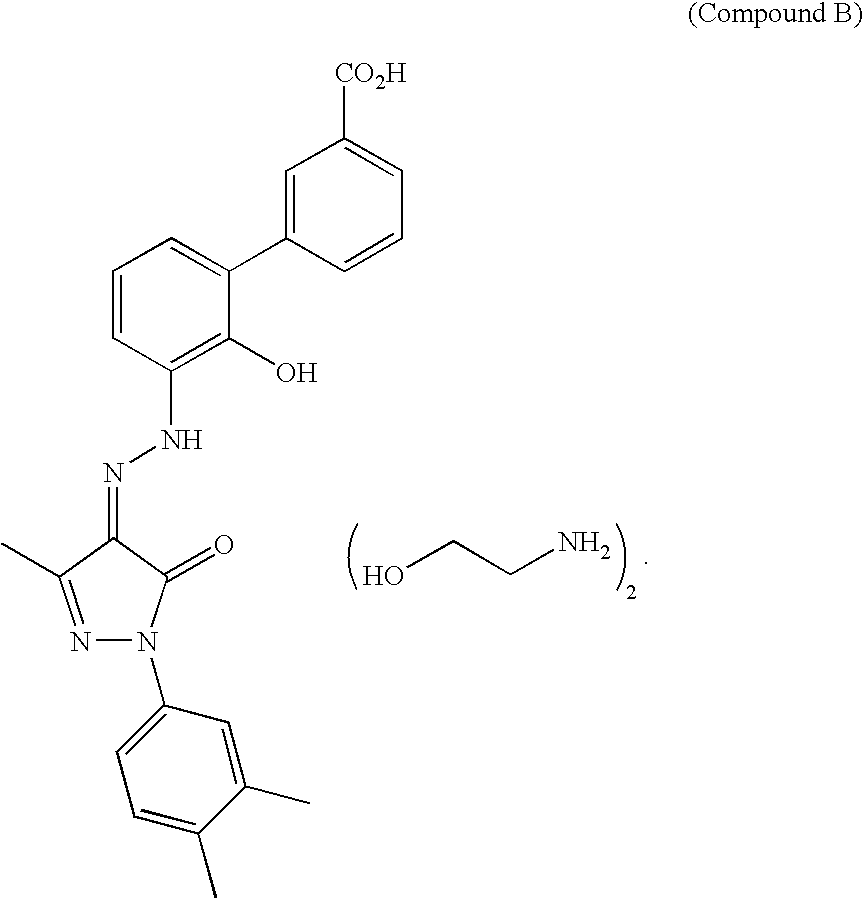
C1=C(C2=CC=CC(NN=C3C(C)=NN(C4=CC=C(C)C(C)=C4)C3=O)=C2O)C=CC=C1[CO2H].OCCN
